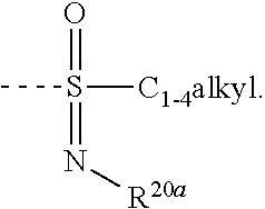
O=S([C1-4alkyl])(=N[R20a])C
